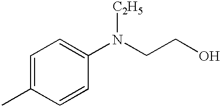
C1=C(C)C=CC(N(CCO)[C2H5])=C1
